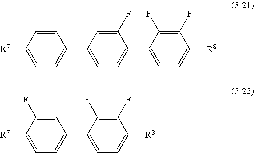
C1(F)=C(F)C([R8])=CC=C1C1=CC=C(C2=CC=C([R7])C=C2)C=C1F.C1=C([R8])C(F)=C(F)C(C2=CC=C([R7])C(F)=C2)=C1
